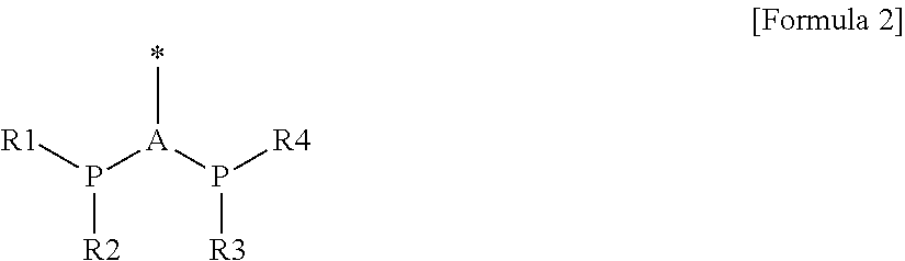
[R1]P([A](P([R4])[R3])C)[R2]
